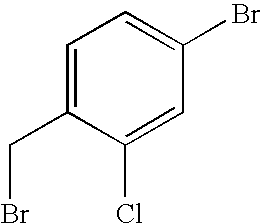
C1=C(CBr)C(Cl)=CC(Br)=C1
